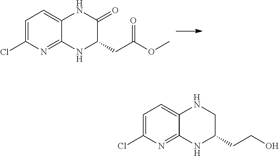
C1=C(Cl)N=C2C(=C1)NC(=O)C(CC(OC)=O)N2.C1=C(Cl)N=C2C(=C1)NCC(CCO)N2
